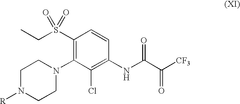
C1N([R])CCN(C2=C(S(CC)(=O)=O)C=CC(NC(C([CF3])=O)=O)=C2Cl)C1
